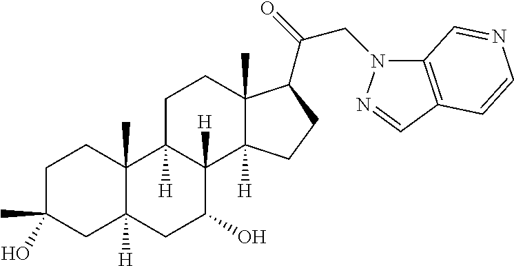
C1C(C)(O)CC2([H])C(C)(C1)C1([H])C([H])(C(O)C2)C2([H])C(C)(CC1)C(C(=O)CN1C3=C(C=N1)C=CN=C3)CC2
